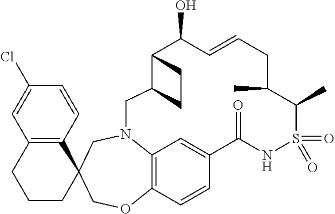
C12=C3C=CC(=C1)C(=O)NS(=O)(=O)C(C)C(C)CC=CC(O)C1C(CC1)CN2CC1(CO3)C2=C(CCC1)C=C(Cl)C=C2
